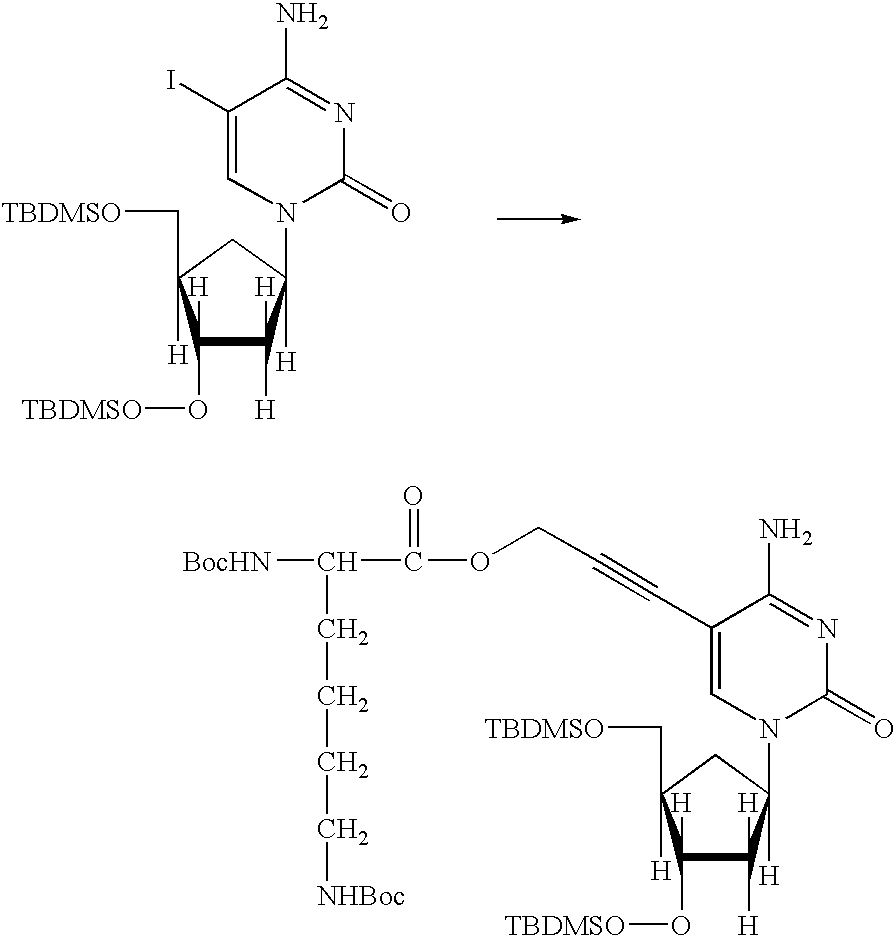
C1(I)=CN(C2([H])C([H])([H])C([H])(O[TBDMSO])C([H])(C[TBDMSO])C2)C(=O)N=C1N.C1(C#CCOC(=O)C(CCCC[NHBoc])[BocHN])=CN(C2([H])C([H])([H])C([H])(O[TBDMSO])C([H])(C[TBDMSO])C2)C(=O)N=C1N
